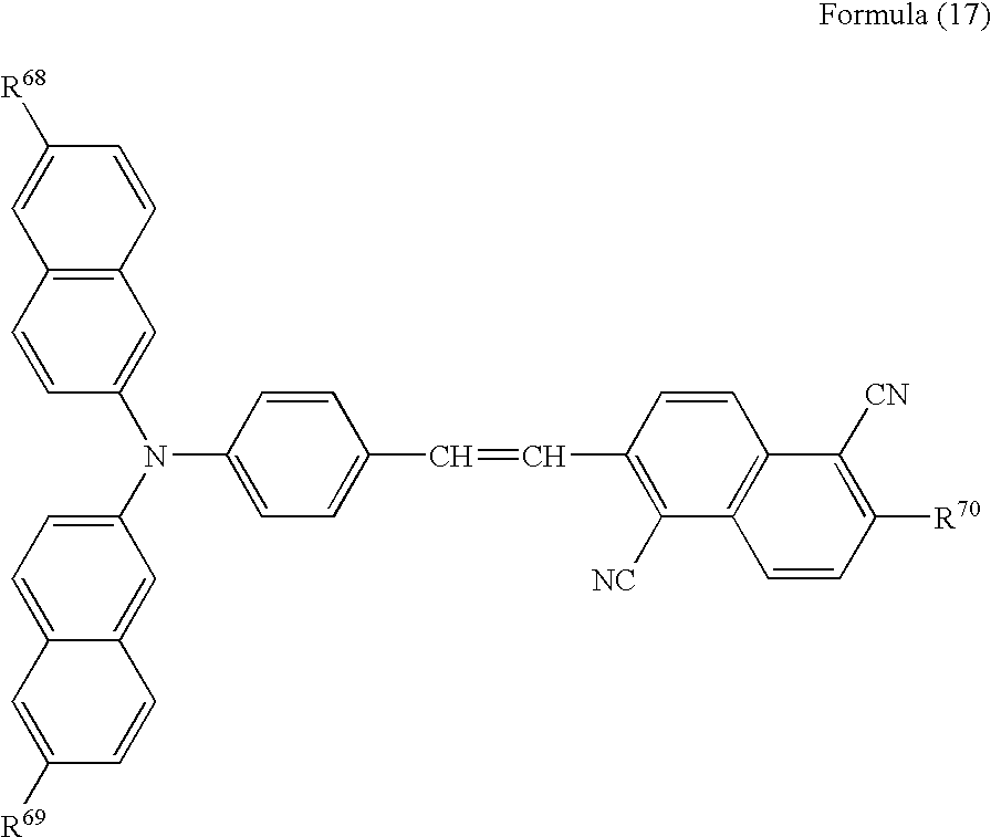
C1=CC(N(C2=CC3=C(C=C2)C=C([R68])C=C3)C2=CC=C3C(=C2)C=CC([R69])=C3)=CC=C1C=CC1=C([NC])C2=C(C=C1)C([CN])=C([R70])C=C2
